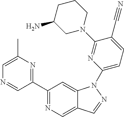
C1(C2=NC(C)=CN=C2)=NC=C2C(=C1)N(C1=CC=C(C#N)C(N3CCCC(N)C3)=N1)N=C2
